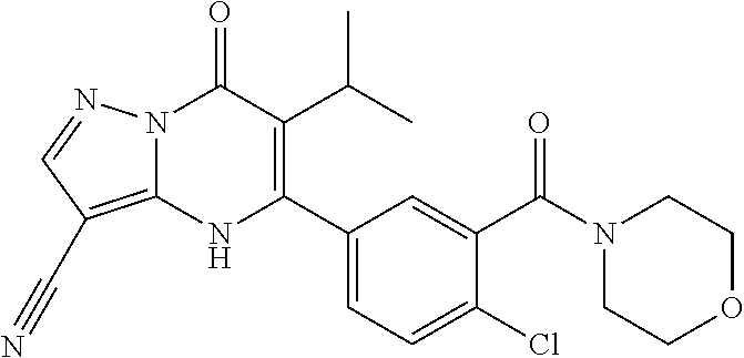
N12C(=C(C#N)C=N1)NC(C1=CC=C(Cl)C(C(N3CCOCC3)=O)=C1)=C(C(C)C)C2=O
